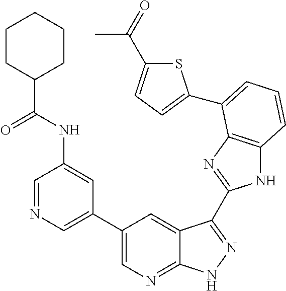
C1(C2=CN=CC(NC(C3CCCCC3)=O)=C2)=CN=C2C(=C1)C(C1=NC3=C(N1)C=CC=C3C1=CC=C(C(=O)C)S1)=NN2
